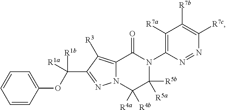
C12=C([R3])C(C([R1b])([R1a])OC3=CC=CC=C3)=NN1C([R4a])([R4b])C([R5b])([R5a])N(C1=C([R7a])C([R7b])=C([R7c])N=N1)C2=O
